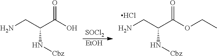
[SOCl2].[EtOH].NCC(C(OCC)=O)N[Cbz].Cl.NCC(C(O)=O)N[Cbz]
